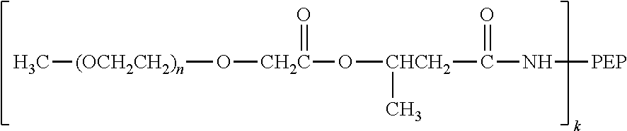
C[(OCH2CH2)n]O[CH2C](O[CHCH2](C)C(=O)N[PEP])=O
